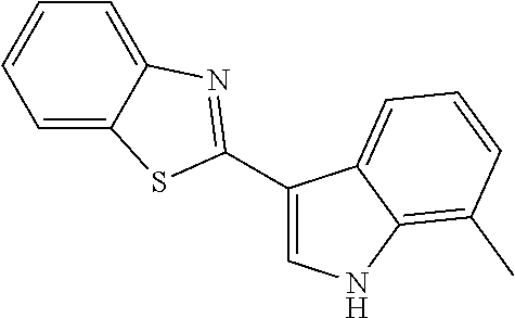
C1=C2C(=CC=C1)N=C(C1=CNC3=C(C)C=CC=C13)S2
